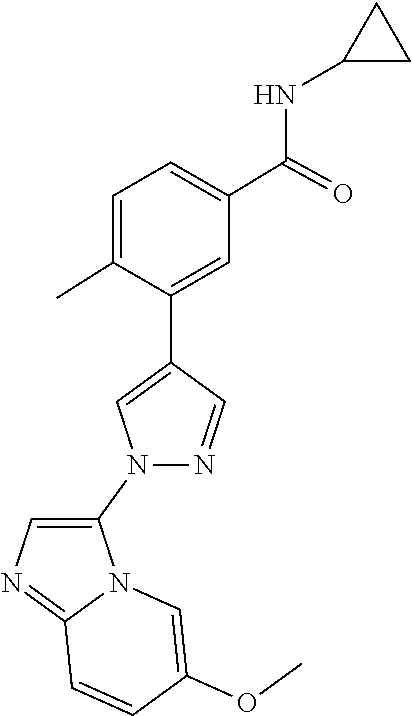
N1=CC(C2=CC(C(NC3CC3)=O)=CC=C2C)=CN1C1=CN=C2N1C=C(OC)C=C2
